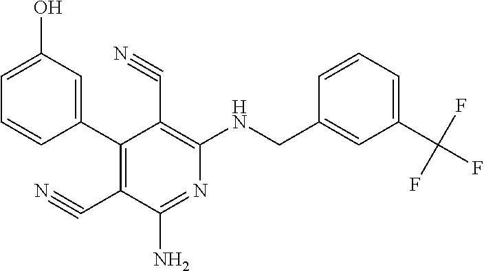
C1(C2=C(C#N)C(N)=NC(NCC3=CC(C(F)(F)F)=CC=C3)=C2C#N)=CC(O)=CC=C1
